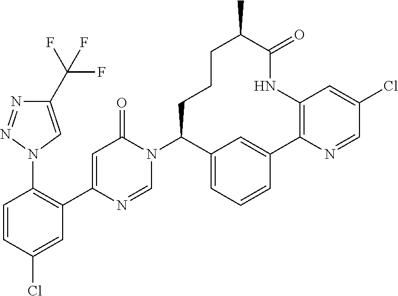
C1=CC(Cl)=CC(C2=CC(=O)N(C3C4=CC=CC(=C4)C4=C(NC(=O)C(C)CCC3)C=C(Cl)C=N4)C=N2)=C1N1C=C(C(F)(F)F)N=N1
